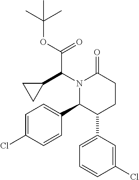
N1(C(C2CC2)C(OC(C)(C)C)=O)C(C2=CC=C(Cl)C=C2)C(C2=CC=CC(Cl)=C2)CCC1=O
